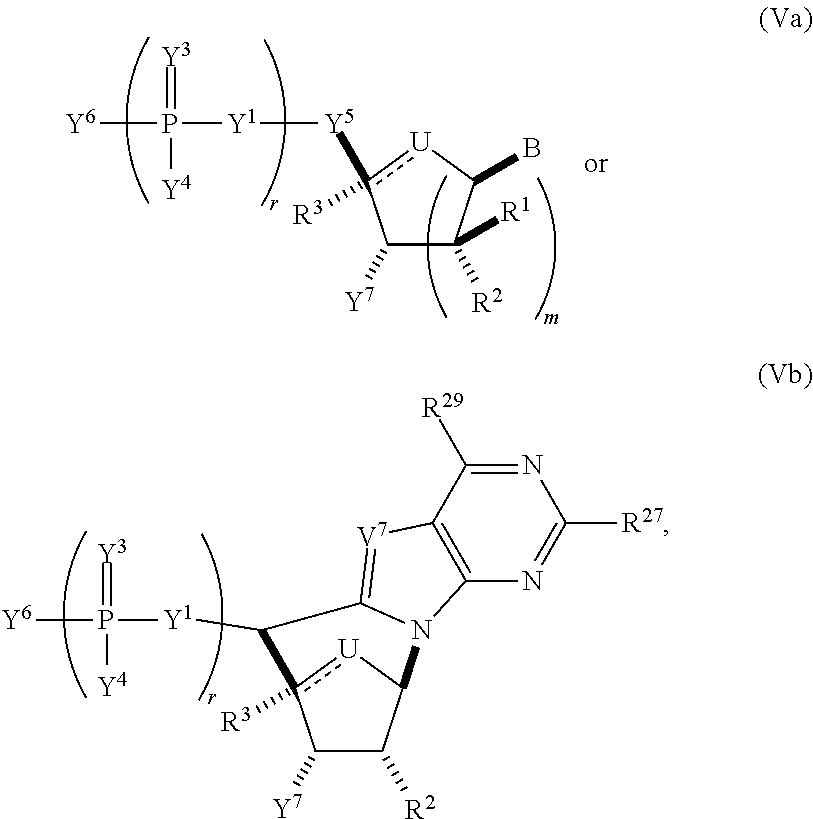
C1([Y7])C([R2])C2[U]c1([R3])C([Y1]P(=[Y3])([Y4])[Y6])C1=[V7]C3=C(N=C([R27])N=C3[R29])N21.C1([Y7])C([R2])([R1])C(B)[U]c1([R3])[Y5][Y1]P(=[Y3])([Y4])[Y6]
